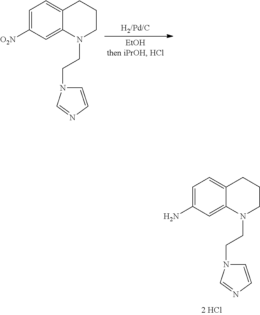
C1=C(N)C=C2C(=C1)CCCN2CCN1C=CN=C1.C1=C([O2N])C=C2C(=C1)CCCN2CCN1C=CN=C1
